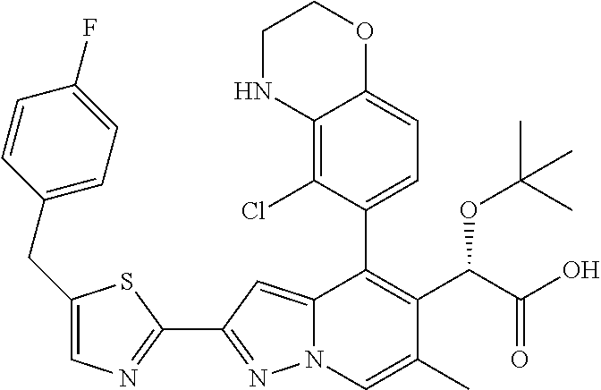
C12=CC(C3=NC=C(CC4=CC=C(F)C=C4)S3)=NN1C=C(C)C(C(C(O)=O)OC(C)(C)C)=C2C1=CC=C2C(=C1Cl)NCCO2
